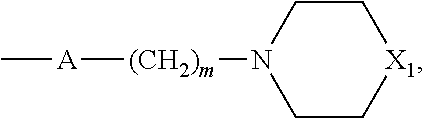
C[A][(CH2)m]N1CC[X1]CC1
